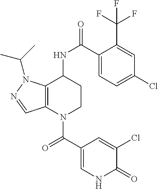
C1(C(=O)N2CCC(NC(=O)C3=CC=C(Cl)C=C3C(F)(F)F)C3=C2C=NN3C(C)C)=CNC(=O)C(Cl)=C1
